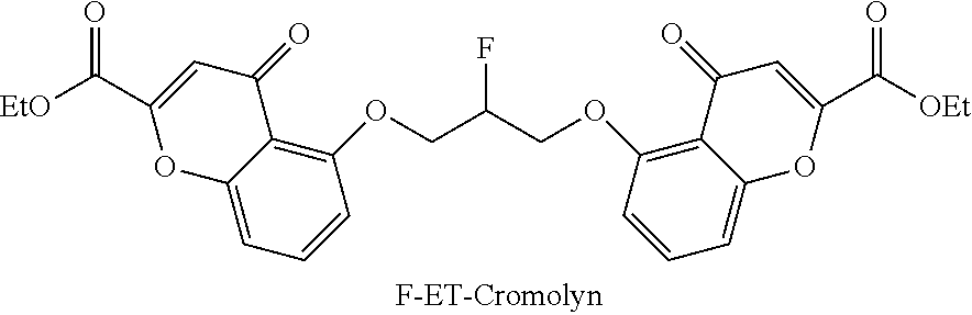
C12=CC=CC(OCC(COC3=C4C(=CC=C3)OC(C([OEt])=O)=CC4=O)F)=C1C(=O)C=C(C([EtO])=O)O2
